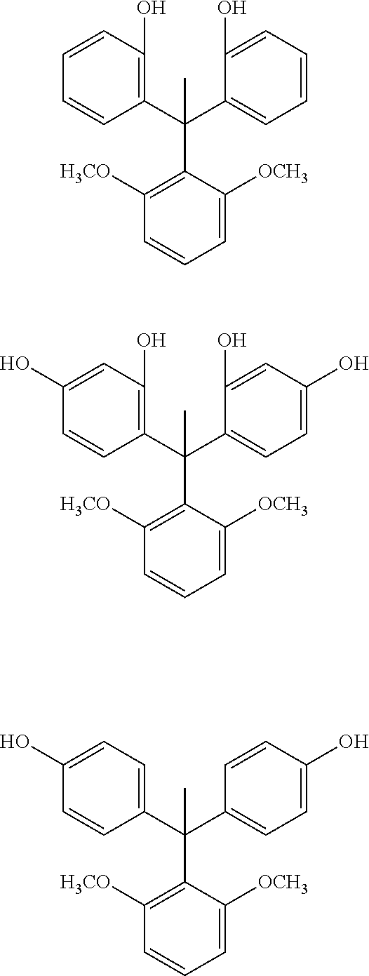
C1(C(C2=CC=CC=C2O)(C2=C([H3CO])C=CC=C2[OCH3])C)=C(O)C=CC=C1.C1(C(C2=CC=C(O)C=C2O)(C2=C([H3CO])C=CC=C2[OCH3])C)=C(O)C=C(O)C=C1.C1(C(C2=CC=C(O)C=C2)(C2=C([H3CO])C=CC=C2[OCH3])C)=CC=C(O)C=C1
